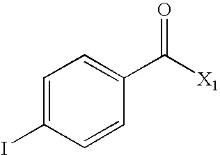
C1=C(I)C=CC(C([X1])=O)=C1
